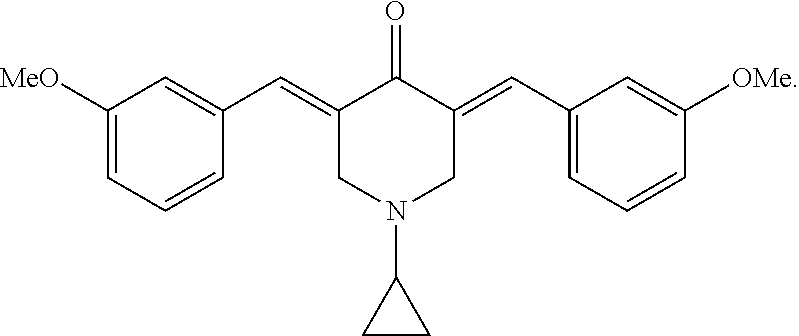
C1=CC(C=C2CN(C3CC3)CC(=CC3=CC=CC([OMe])=C3)C2=O)=CC([MeO])=C1
